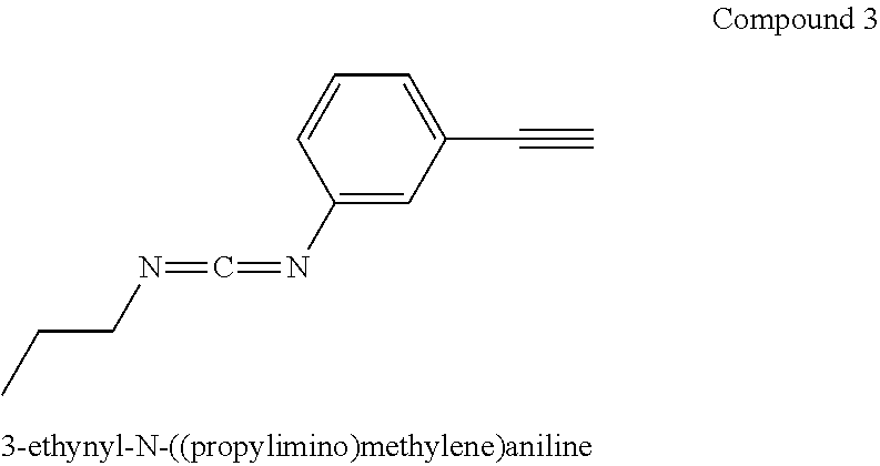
C1(N=C=NCCC)=CC(C#C)=CC=C1
